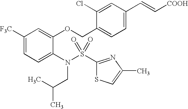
C1([F3C])=CC=C(N(S(C2=NC(C)=CS2)(=O)=O)CC(C)C)C(OCC2=CC=C(C=C[COOH])C=C2Cl)=C1
